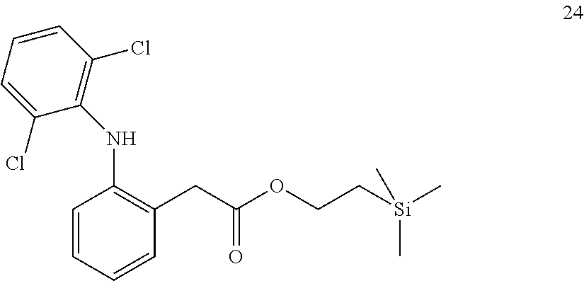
C1=CC=CC(CC(OCC[Si](C)(C)C)=O)=C1NC1=C(Cl)C=CC=C1Cl
